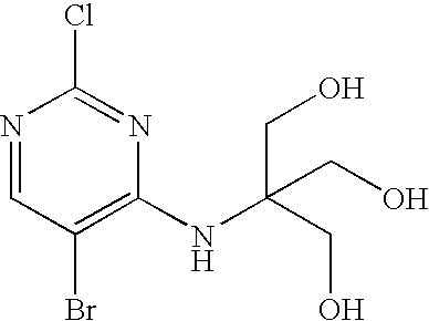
N1=CC(Br)=C(NC(CO)(CO)CO)N=C1Cl
